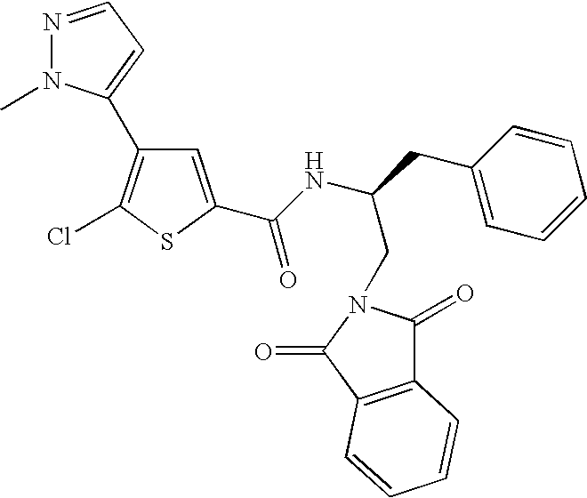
C1=C(C(NC(CC2=CC=CC=C2)CN2C(=O)C3=C(C2=O)C=CC=C3)=O)SC(Cl)=C1C1=CC=NN1C
